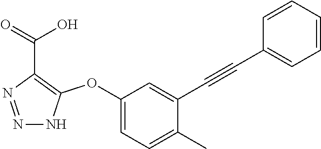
C1(OC2=C(C(=O)O)N=NN2)=CC=C(C)C(C#CC2=CC=CC=C2)=C1
